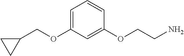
C1(COC2=CC=CC(OCCN)=C2)CC1
